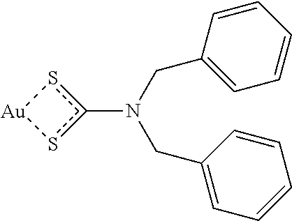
C(N(CC1=CC=CC=C1)c1s[Au]s1)C1=CC=CC=C1
